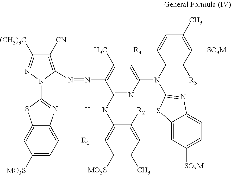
C1([CN])=C(N=NC2=C(C)C=C(N(C3=C([R3])C([SO3M])=C(C)C=C3[R4])C3=NC4=CC=C([SO3M])C=C4S3)N=C2N(C2=C([R1])C([MO3S])=C(C)C=C2[R2])[H])N(C2=NC3=CC=C([MO3S])C=C3S2)N=C1[(CH3)3C]
